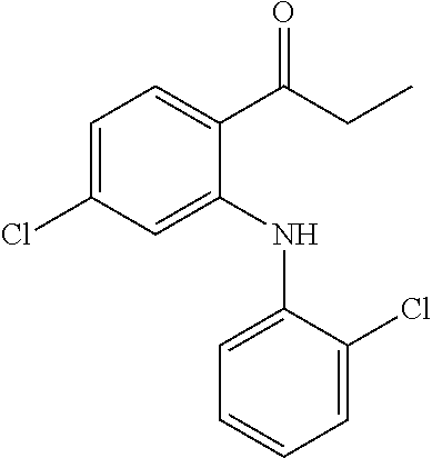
C1(NC2=CC=CC=C2Cl)=CC(Cl)=CC=C1C(CC)=O
